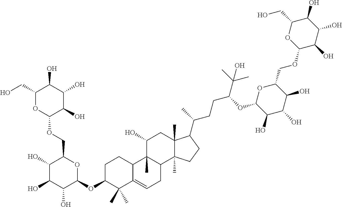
C1(CO)OC(OCC2C(O)C(O)C(O)C(OC3C(C)(C)C4=CCC5C(C)(C4CC3)C(O)CC3(C)C5(C)CCC3C(CCC(OC3C(O)C(O)C(O)C(COC4C(O)C(O)C(O)C(CO)O4)O3)C(C)(C)O)C)O2)C(O)C(O)C1O
